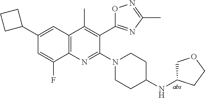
C1(C2CCC2)=CC2=C(C(F)=C1)N=C(N1CCC(NC3COCC3)CC1)C(C1=NC(C)=NO1)=C2C
